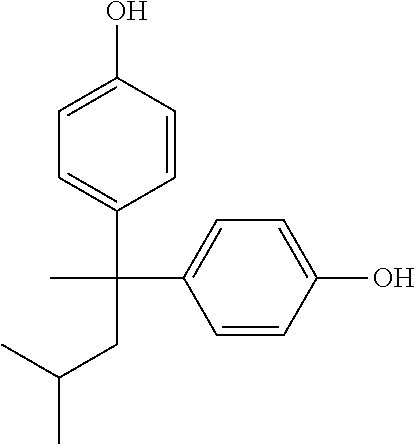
CC(CC(C)(C1=CC=C(O)C=C1)C1=CC=C(O)C=C1)C
